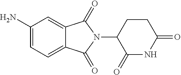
C1(N)=CC=C2C(=C1)C(=O)N(C1C(=O)NC(=O)CC1)C2=O
